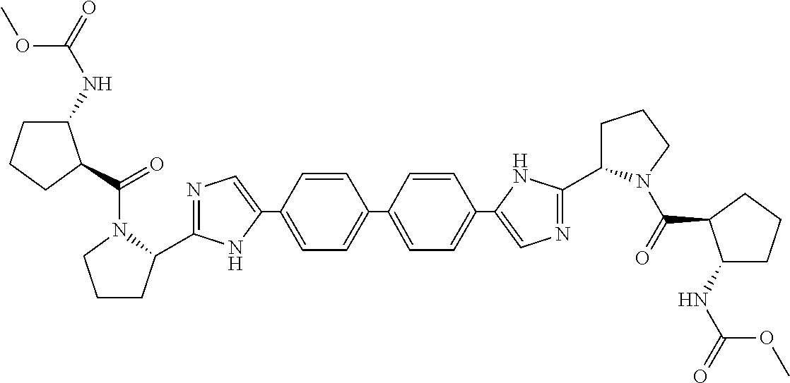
C1=CC(C2=CN=C(C3CCCN3C(=O)C3C(NC(=O)OC)CCC3)N2)=CC=C1C1=CC=C(C2=CN=C(C3CCCN3C(=O)C3C(NC(=O)OC)CCC3)N2)C=C1
